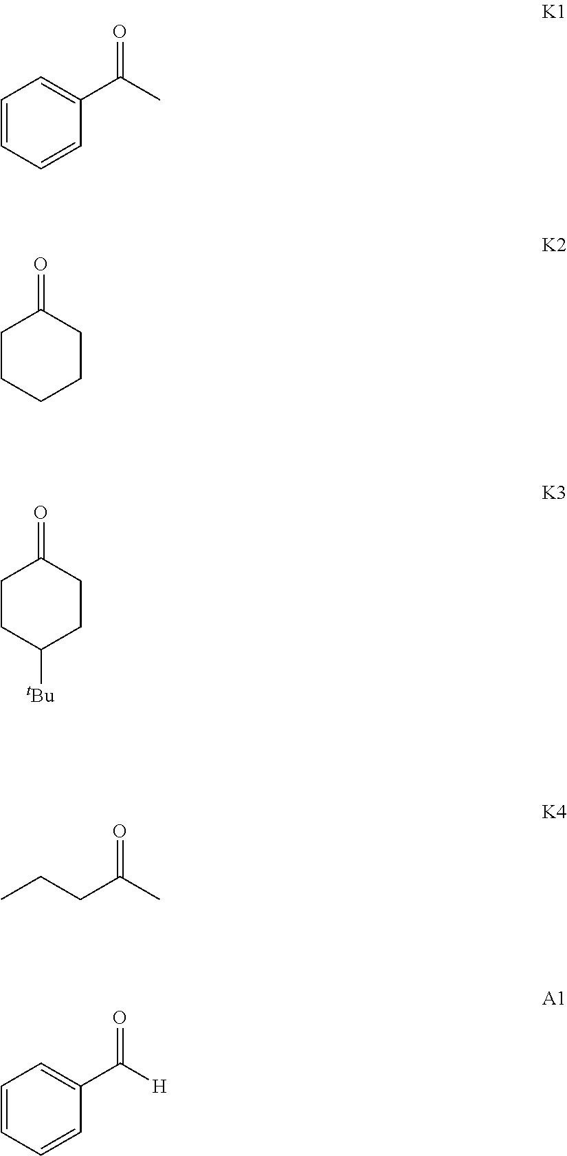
C1=CC=CC(C(C)=O)=C1.C1CCCCC1=O.C1CC([tBu])CCC1=O.O=C(C)CCC.C1=CC=CC(C([H])=O)=C1
